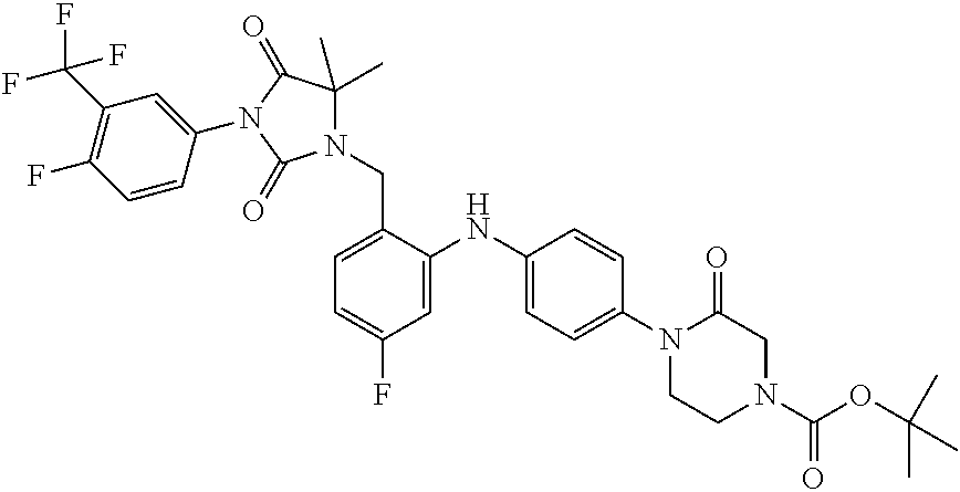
C1(N2C(=O)N(CC3=CC=C(F)C=C3NC3=CC=C(N4CCN(C(OC(C)(C)C)=O)CC4=O)C=C3)C(C)(C)C2=O)=CC(C(F)(F)F)=C(F)C=C1
